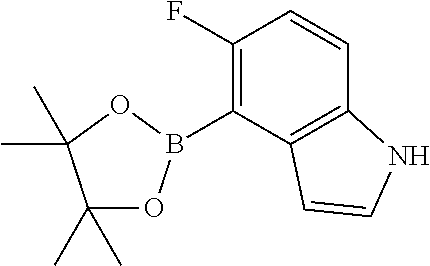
C1(C)(C)OB(C2=C(F)C=CC3=C2C=CN3)OC1(C)C
